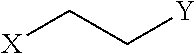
[X]CC[Y]
